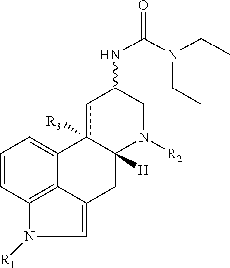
C12=CC=CC3=C1C(=CN3[R1])CC1([H])c2([R3])cC(NC(N(CC)CC)=O)CN1[R2]
